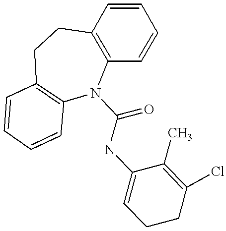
C12=C(C=CC=C1)CCC1=C(N2C(NC2=CCCC(Cl)=C2C)=O)C=CC=C1
